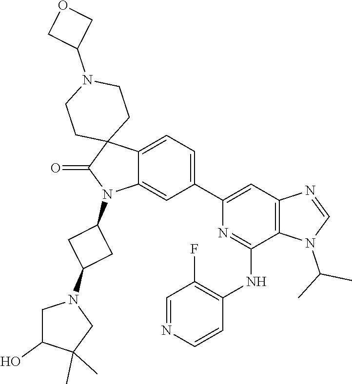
C12=CC=C(C3=CC4=C(C(NC5=C(F)C=NC=C5)=N3)N(C(C)C)C=N4)C=C1N(C1CC(N3CC(O)C(C)(C)C3)C1)C(=O)C21CCN(C2COC2)CC1
